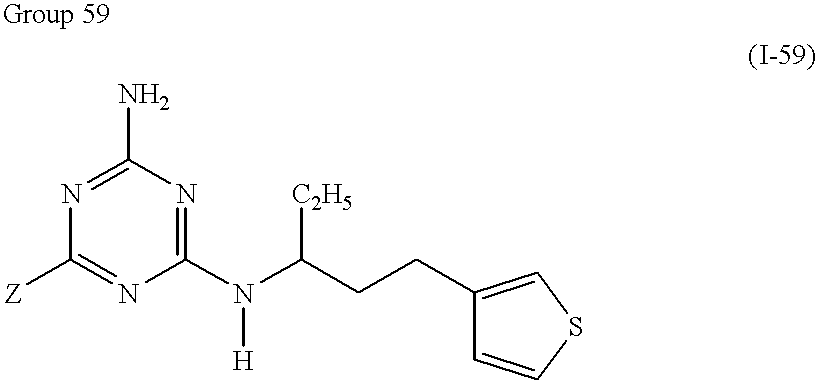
N1=C(N)N=C(N([H])C([C2H5])CCC2=CSC=C2)N=C1[Z]
